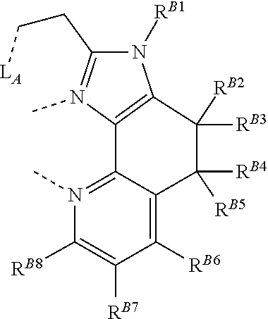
[RB2]C1([RB3])C2=C(N(C)=C(CC[LA])N2[RB1])C2=N(C)C([RB8])=C([RB7])C([RB6])=C2C1([RB5])[RB4]
